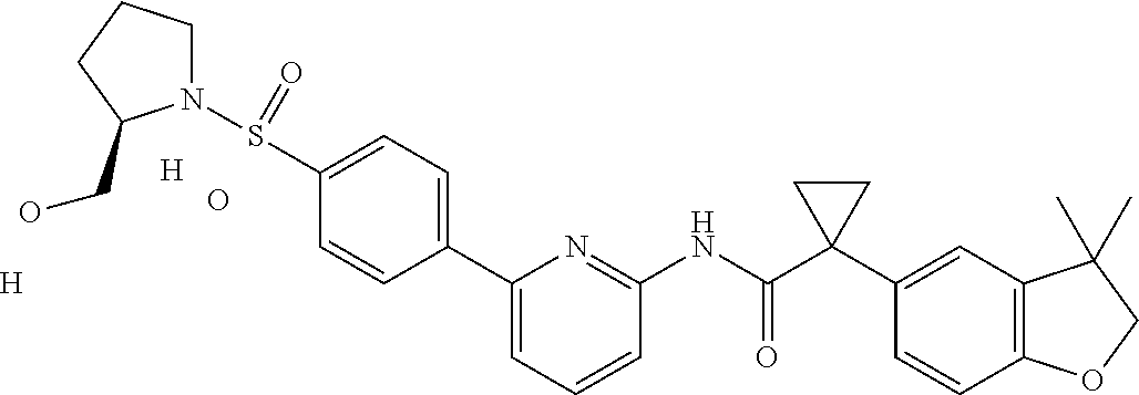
C1(S(N2CCCC2CO)=O)=CC=C(C2=CC=CC(NC(C3(C4=CC5=C(C=C4)OCC5(C)C)CC3)=O)=N2)C=C1.O.[H].[H]
